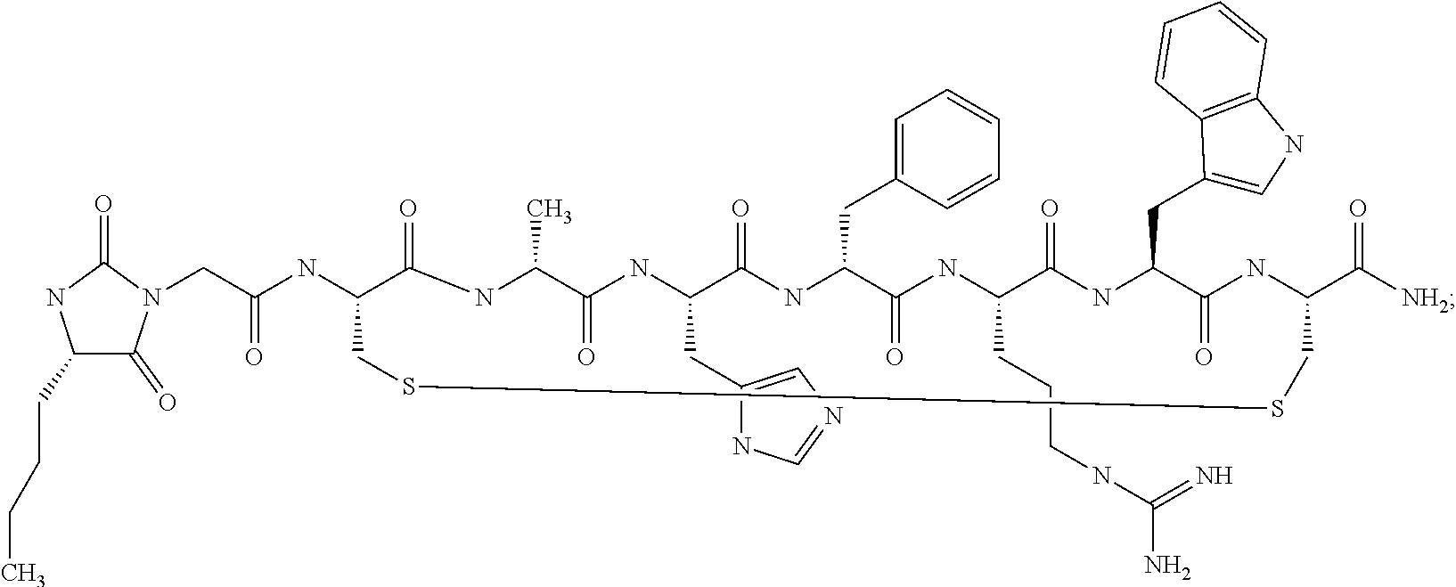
C1(CCCC)C(=O)N(CC(NC2C(=O)NC(C)C(=O)NC(CC3=CN=CN3)C(=O)NC(CC3=CC=CC=C3)C(=O)NC(CCCNC(=N)N)C(=O)NC(CC3=CNC4=C3C=CC=C4)C(=O)NC(C([NH2])=O)CSSC2)=O)C(=O)N1
